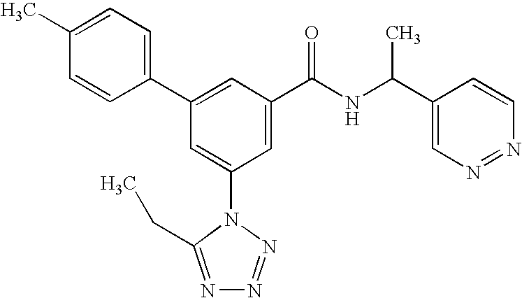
C1(C2=CC(C(NC(C3=CN=NC=C3)C)=O)=CC(N3C(CC)=NN=N3)=C2)=CC=C(C)C=C1
